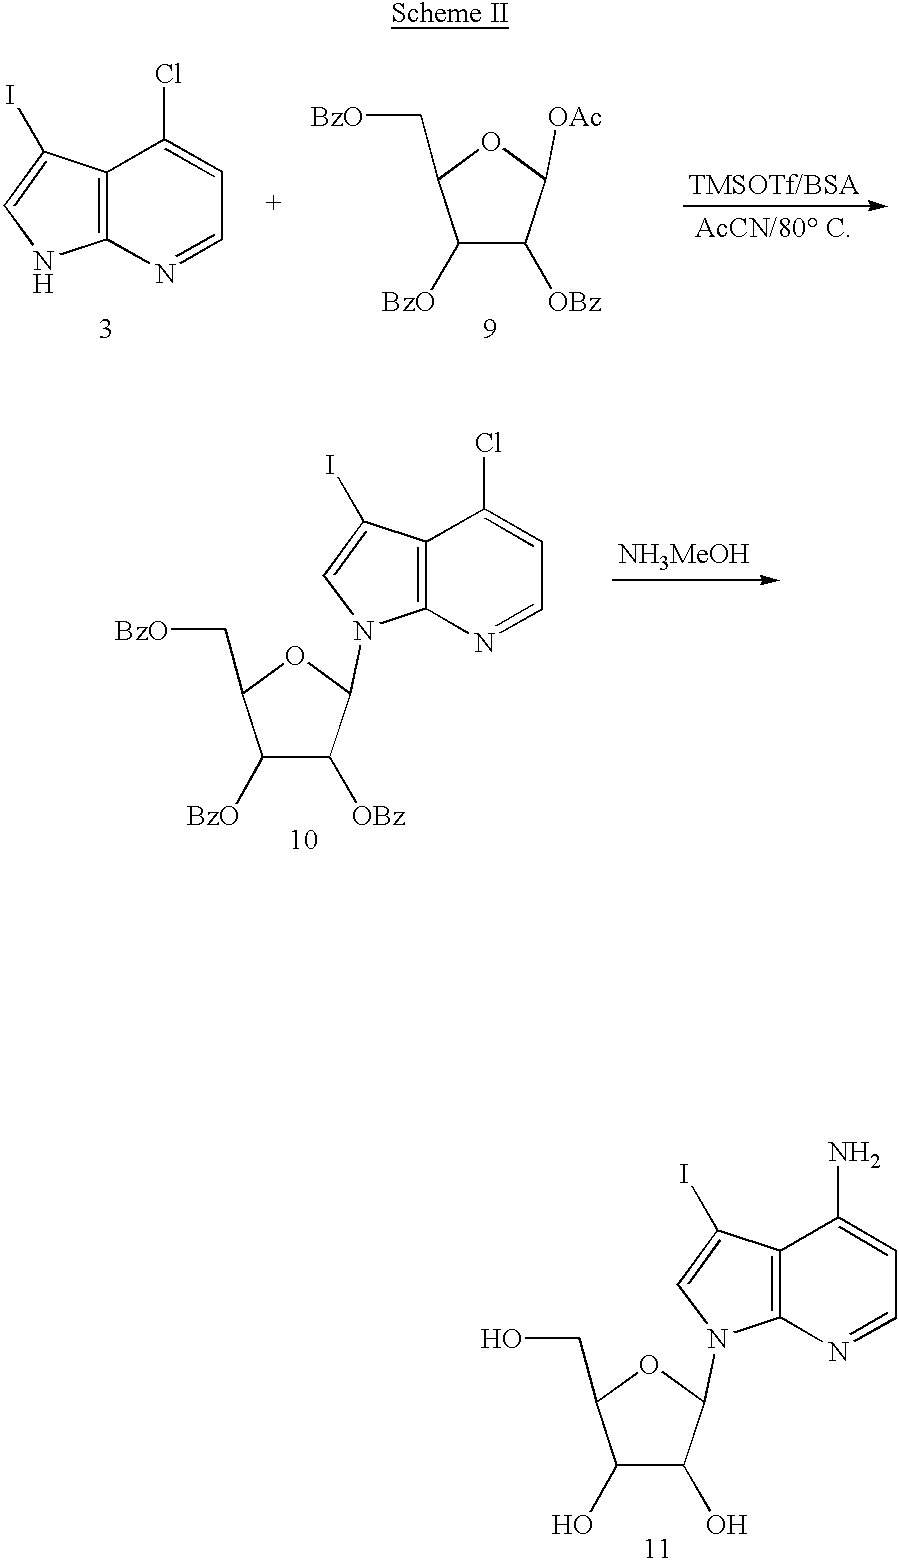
C12=C(N=CC=C1Cl)NC=C2I.C1([BzO])C([OBz])C([OAc])OC1C[BzO].C1([BzO])C([OBz])C(N2C3=C(C(Cl)=CC=N3)C(I)=C2)OC1C[BzO].C1(O)C(O)C(N2C3=C(C(N)=CC=N3)C(I)=C2)OC1CO
